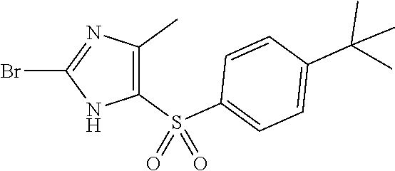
C1(Br)=NC(C)=C(S(C2=CC=C(C(C)(C)C)C=C2)(=O)=O)N1
